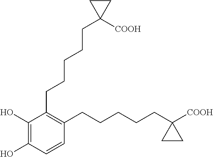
C1(O)=C(O)C=CC(CCCCCC2([COOH])CC2)=C1CCCCCC1([COOH])CC1
